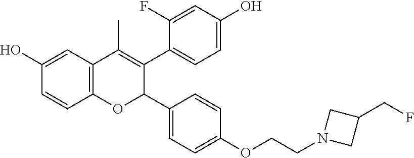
C12=C(C=C(O)C=C1)C(C)=C(C1=CC=C(O)C=C1F)C(C1=CC=C(OCCN3CC(CF)C3)C=C1)O2
